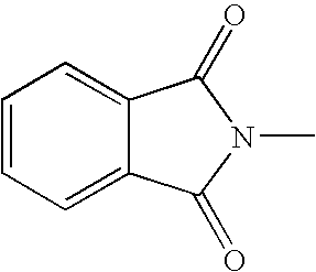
C1=CC=C2C(=C1)C(=O)N(C)C2=O
